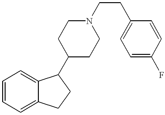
C1=CC=C2C(=C1)C(C1CCN(CCC3=CC=C(F)C=C3)CC1)CC2
